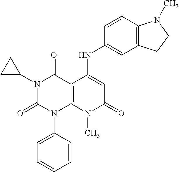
C1=CC(N2C3=C(C(=O)N(C4CC4)C2=O)C(NC2=CC4=C(C=C2)N(C)CC4)=CC(=O)N3C)=CC=C1
